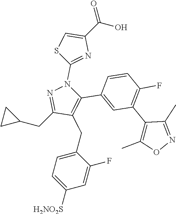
C(C1CC1)C1=NN(C2=NC(C(=O)O)=CS2)C(C2=CC(C3=C(C)ON=C3C)=C(F)C=C2)=C1CC1=CC=C([H2NO2S])C=C1F
